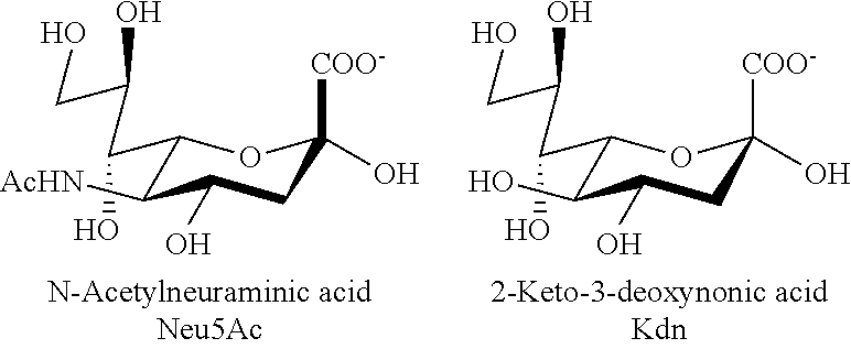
C(O)(C1C(O)C(O)CC([COO-])(O)O1)C(CO)O.C(O)(C1C([AcHN])C(O)CC([COO-])(O)O1)C(CO)O
